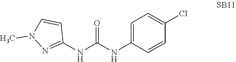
C1=C(NC(NC2=NN(C)C=C2)=O)C=CC(Cl)=C1
